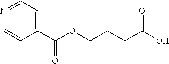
O=C(C1=CC=NC=C1)OCCCC(O)=O
